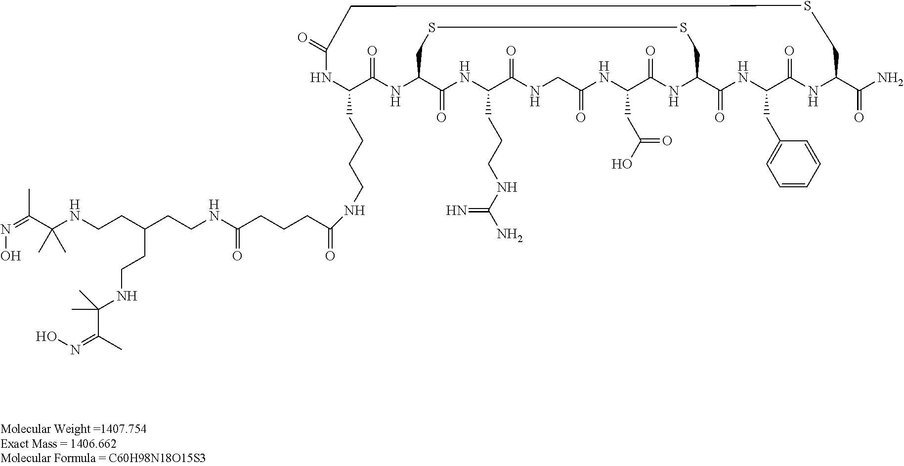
C1(CCCCNC(CCCC(NCCC(CCNC(C(=NO)C)(C)C)CCNC(C(C)=NO)(C)C)=O)=O)C(=O)NC2C(=O)NC(CCCNC(N)=N)C(=O)NCC(=O)NC(CC(O)=O)C(=O)NC(C(=O)NC(CC3=CC=CC=C3)C(=O)NC(C(N)=O)CSCC(=O)N1)CSSC2
